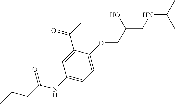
CCCC(NC1=CC=C(OCC(CNC(C)C)O)C(C(C)=O)=C1)=O
